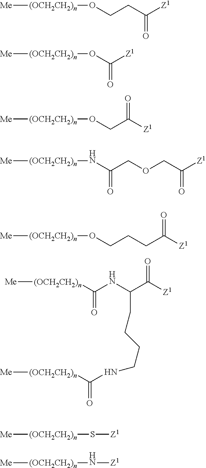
[Me][(OCH2CH2)n]OCCC([Z1])=O.[Me][(OCH2CH2)n]OC([Z1])=O.[Me][(OCH2CH2)n]OCC([Z1])=O.[Me][(OCH2CH2)n]NC(COCC([Z1])=O)=O.[Me][(OCH2CH2)n]OCCCC([Z1])=O.[Me][(OCH2CH2)n]S[Z1].[Me][(OCH2CH2)n]N[Z1].[Me][(OCH2CH2)n]C(NC(C([Z1])=O)CCCCNC([(OCH2CH2)n][Me])=O)=O
